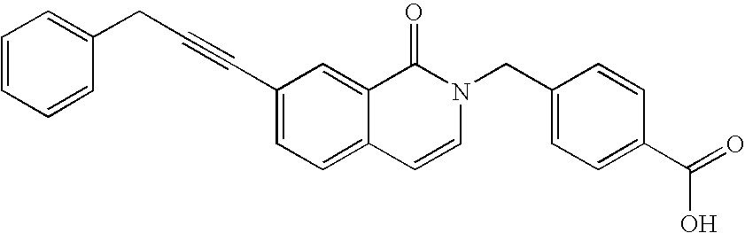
C1=CC=CC(CC#CC2=CC=C3C(=C2)C(=O)N(CC2=CC=C(C(=O)O)C=C2)C=C3)=C1
